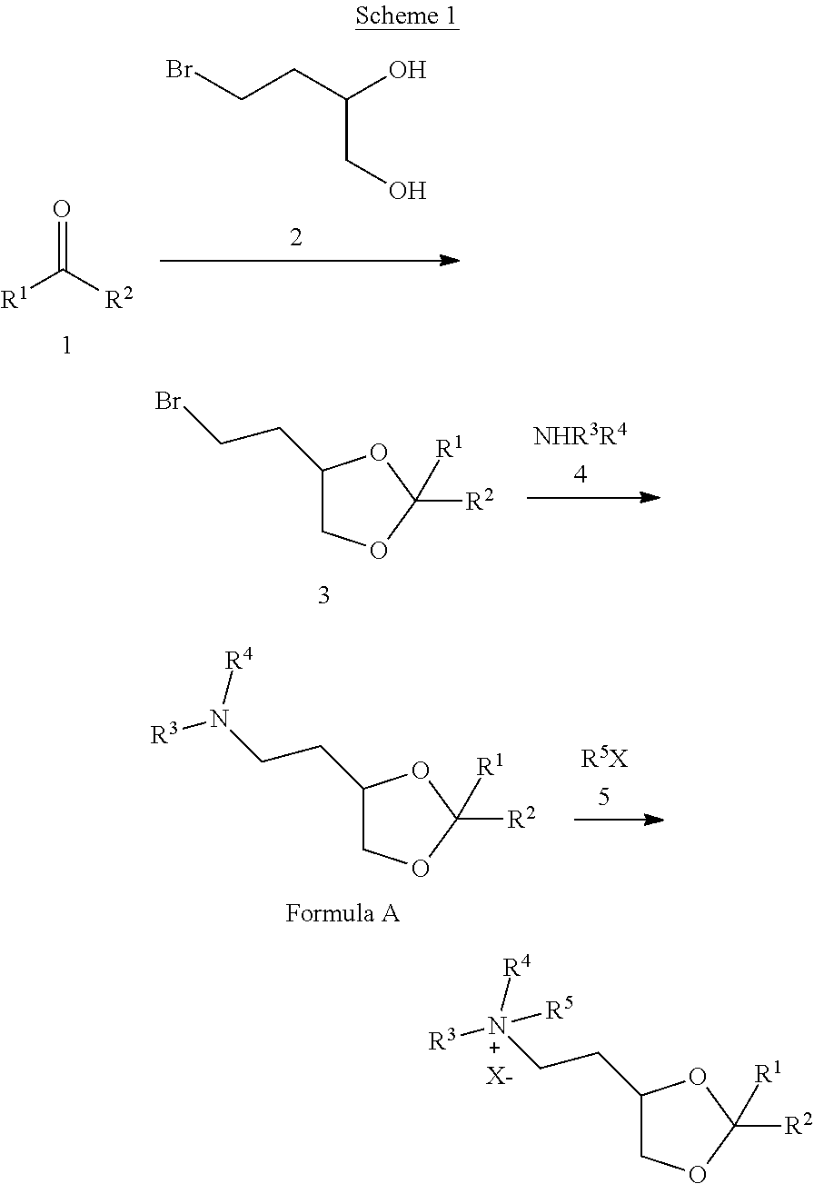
C1(CCN([R3])([R4])[R5])COC([R2])([R1])O1.[X-].[R1]C([R2])=O.C(CC(O)CO)Br.C1(CCBr)COC([R2])([R1])O1.C1(CCN([R3])[R4])COC([R2])([R1])O1
